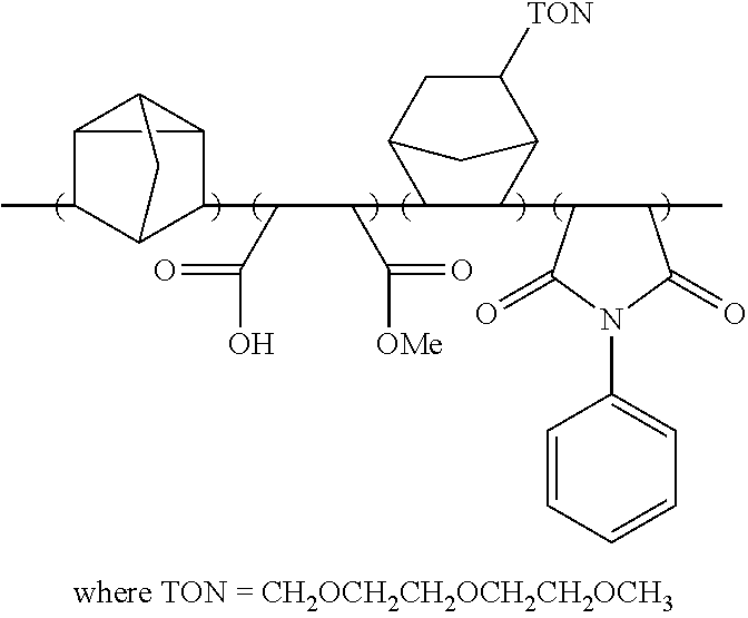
C12C(C)C3C(C(C(C4C(C5C(C)C(=O)N(C6=CC=CC=C6)C5=O)C5C([TON])CC4C5)C([OMe])=O)C(O)=O)C1C2C3
